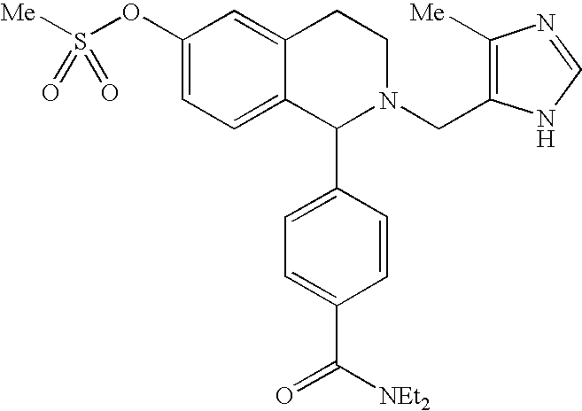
C1(OS([Me])(=O)=O)=CC=C2C(=C1)CCN(CC1=C([Me])N=CN1)C2C1=CC=C(C([NEt2])=O)C=C1
